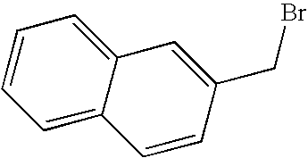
C1=C2C(=CC=C1)C=C(CBr)C=C2
